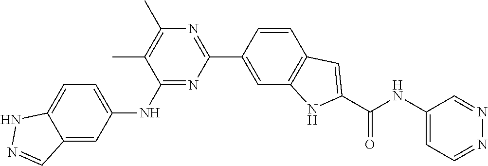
C1(C)=C(C)C(NC2=CC=C3C(=C2)C=NN3)=NC(C2=CC3=C(C=C2)C=C(C(NC2=CC=NN=C2)=O)N3)=N1
